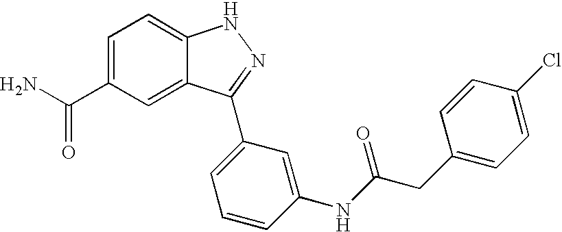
C1=C(C(N)=O)C=C2C(=C1)NN=C2C1=CC=CC(NC(CC2=CC=C(Cl)C=C2)=O)=C1
